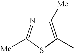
C1([Me])=C(C)SC([Me])=N1
